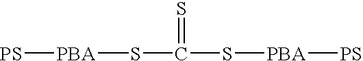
[PS][PBA]SC(S[PBA][PS])=S
